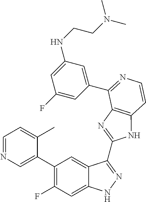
C1=C(C2=C(F)C=C3C(=C2)C(C2=NC4=C(N2)C=CN=C4C2=CC(NCCN(C)C)=CC(F)=C2)=NN3)C(C)=CC=N1
